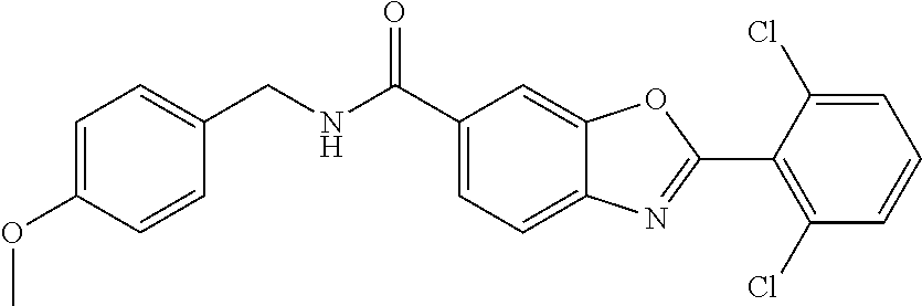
C1(C(NCC2=CC=C(OC)C=C2)=O)=CC=C2C(=C1)OC(C1=C(Cl)C=CC=C1Cl)=N2
